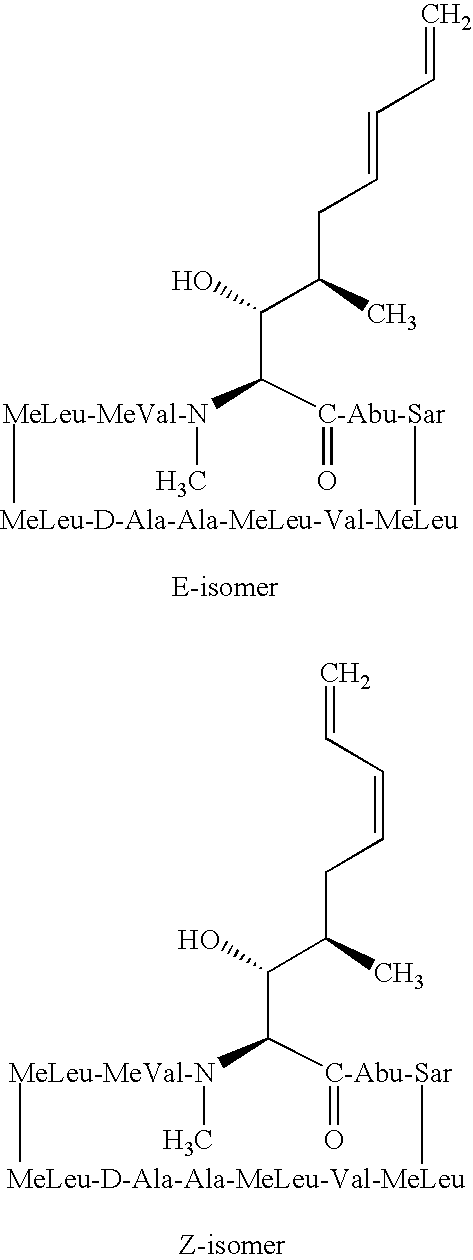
C=CC=CCC(C(O)C([C-Abu-Sar]=O)[MeLeu-MeVal-N]C)C.C(CC(C(O)C([C-Abu-Sar]=O)[MeLeu-MeVal-N]C)C)=CC=C
